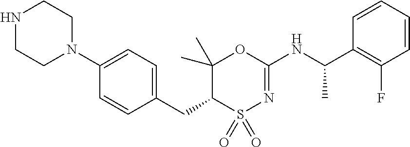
C1=C(N2CCNCC2)C=CC(CC2C(C)(C)OC(NC(C3=C(F)C=CC=C3)C)=NS2(=O)=O)=C1
